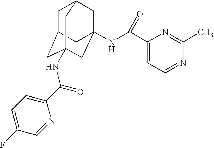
C1C2CC3(NC(C4=CC=C(F)C=N4)=O)CC(NC(C4=CC=NC(C)=N4)=O)(CC1C3)C2
